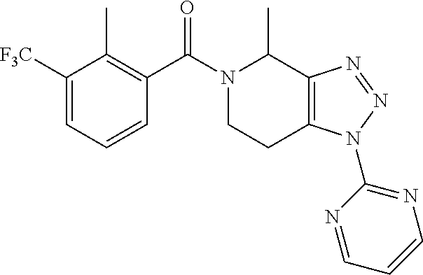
C1([F3C])=CC=CC(C(N2CCC3=C(C2C)N=NN3C2=NC=CC=N2)=O)=C1C
